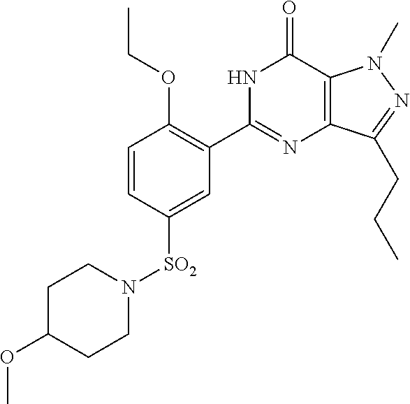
C1=CC([SO2]N2CCC(OC)CC2)=CC(C2=NC3=C(C(=O)N2)N(C)N=C3CCC)=C1OCC
